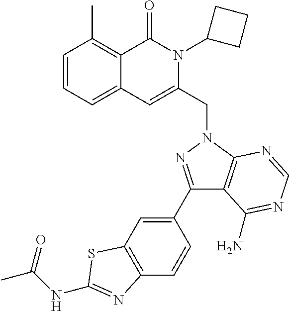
C1=CC=C2C(=C1C)C(=O)N(C1CCC1)C(CN1C3=C(C(C4=CC5=C(C=C4)N=C(NC(C)=O)S5)=N1)C(N)=NC=N3)=C2
